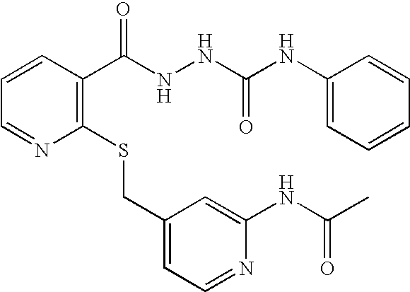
C1(CSC2=C(C(NNC(NC3=CC=CC=C3)=O)=O)C=CC=N2)=CC=NC(NC(C)=O)=C1
